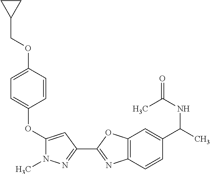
C1(OC2=CC=C(OCC3CC3)C=C2)=CC(C2=NC3=C(O2)C=C(C(C)NC(=O)C)C=C3)=NN1C
